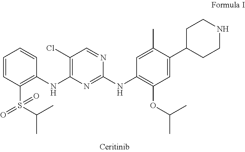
C1=CC(S(C(C)C)(=O)=O)=C(NC2=C(Cl)C=NC(NC3=C(OC(C)C)C=C(C4CCNCC4)C(C)=C3)=N2)C=C1
